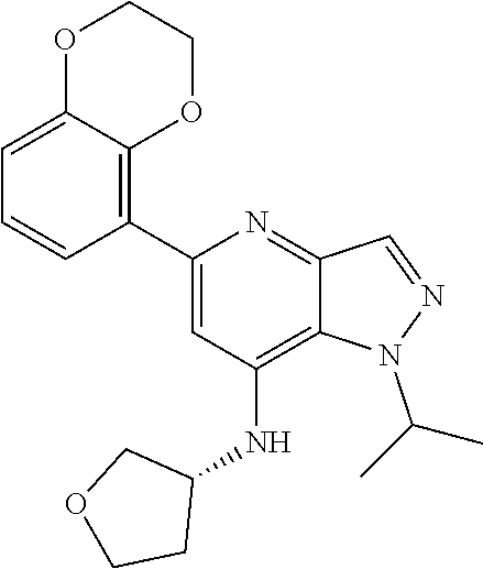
N1(C(C)C)N=CC2=NC(C3=C4C(=CC=C3)OCCO4)=CC(NC3CCOC3)=C12
